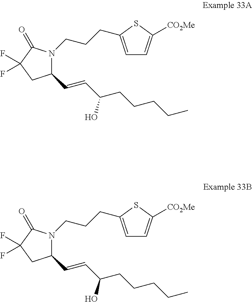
C(CCCC)C(O)C=CC1N(CCCC2=CC=C([CO2Me])S2)C(=O)C(F)(F)C1.C(CCCC)C(O)C=CC1N(CCCC2=CC=C([CO2Me])S2)C(=O)C(F)(F)C1
